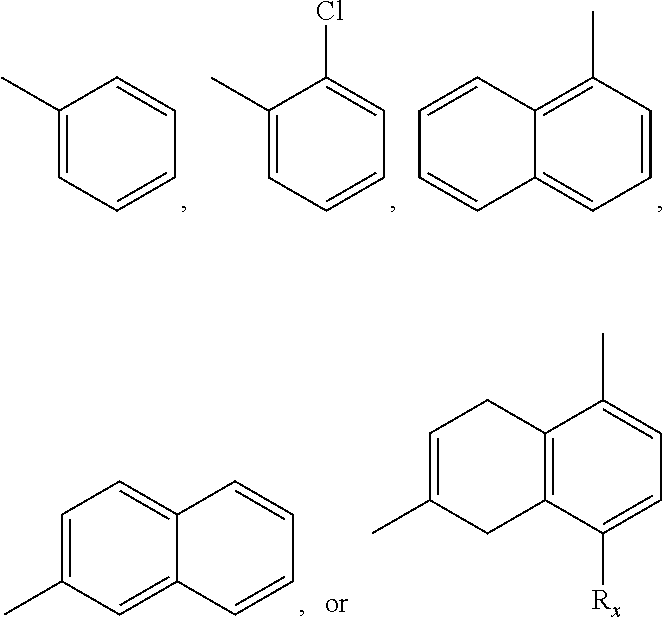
C1(C)=CC=CC=C1.C1(C)=CC=CC=C1Cl.C12=C(C)C=CC=C1C=CC=C2.C12=CC=C(C)C=C1C=CC=C2.C12=C(C([Rx])=CC=C1C)CC(C)=CC2
